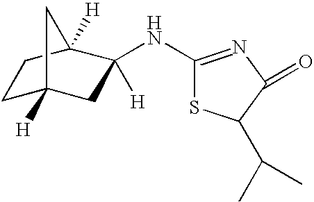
C1C2([H])CC([H])(NC3=NC(=O)C(C(C)C)S3)C([H])(C1)C2
